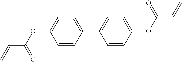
C1=CC(C2=CC=C(OC(C=C)=O)C=C2)=CC=C1OC(=O)C=C
